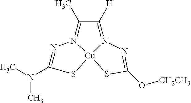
N1=C(N(C)C)S[Cu]23N1=C(C)C([H])=N2N=C(O[CH2CH3])S3
